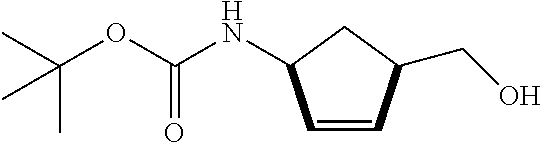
C1=CC(CO)CC1NC(OC(C)(C)C)=O
